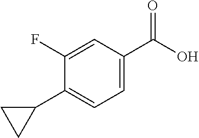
C1(F)=CC(C(O)=O)=CC=C1C1CC1
